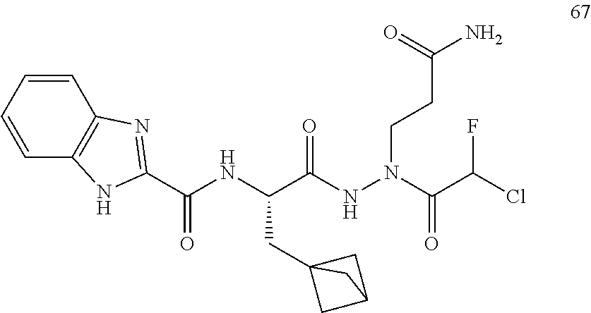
C(C(NN(CCC(N)=O)C(C(Cl)F)=O)=O)(NC(C1=NC2=C(N1)C=CC=C2)=O)CC12CC(C1)C2
